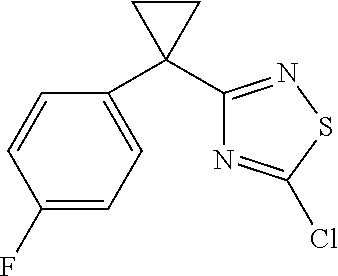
C1(F)=CC=C(C2(C3=NSC(Cl)=N3)CC2)C=C1
